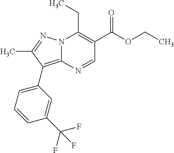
N12C(=C(C3=CC=CC(C(F)(F)F)=C3)C(C)=N1)N=CC(C(OCC)=O)=C2CC
